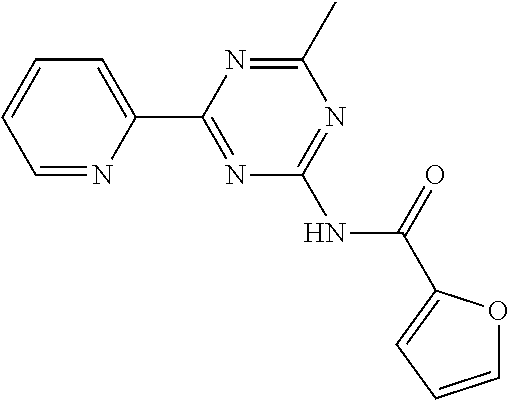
C1=NC(C2=NC(NC(=O)C3=CC=CO3)=NC(C)=N2)=CC=C1
